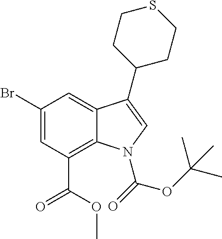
C1(Br)=CC(C(OC)=O)=C2C(=C1)C(C1CCSCC1)=CN2C(OC(C)(C)C)=O
